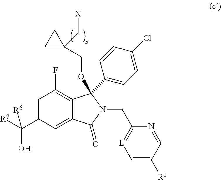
C1=C(C([R7])(O)[R6])C=C2C(=C1F)C(C1=CC=C(Cl)C=C1)(OCC1(C[X])CC1)N(CC1=[L]C=C([R1])C=N1)C2=O
